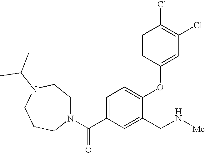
C1=C(C(N2CCN(C(C)C)CCC2)=O)C=C(CN[Me])C(OC2=CC(Cl)=C(Cl)C=C2)=C1
